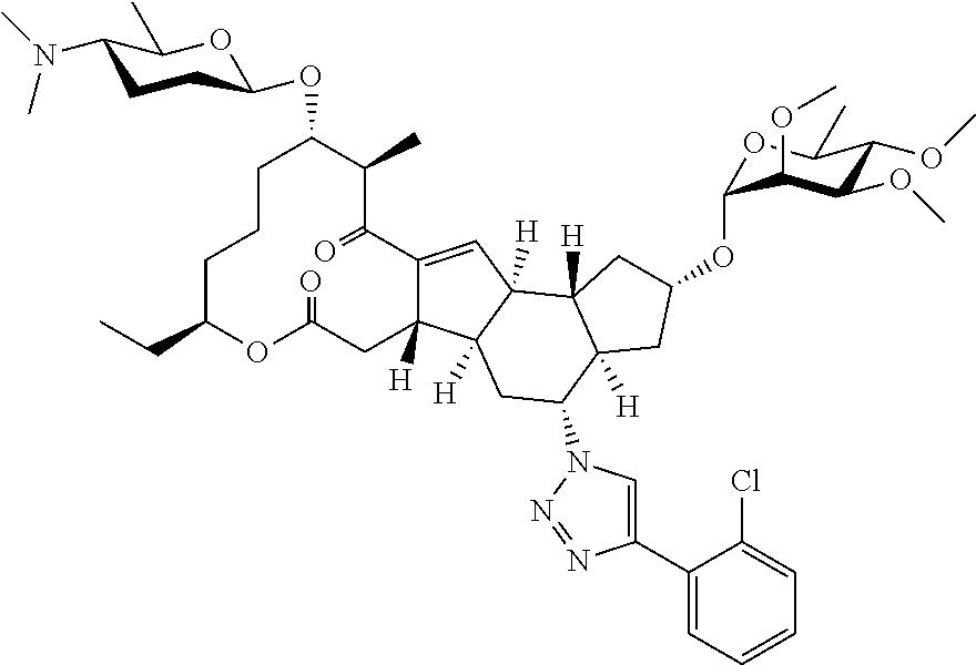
C1CCC(CC)OC(=O)CC2([H])C(=CC3([H])C2([H])CC(N2C=C(C4=CC=CC=C4Cl)N=N2)C2([H])C3([H])CC(OC3OC(C)C(OC)C(OC)C3OC)C2)C(=O)C(C)C1OC1CCC(N(C)C)C(C)O1
